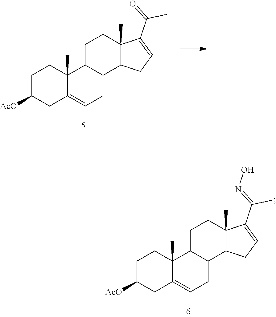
C1C([AcO])CC2=CCC3C(C2(C)C1)CCC1(C)C3CC=C1C(=NO)C.C1C([AcO])CC2=CCC3C(C2(C)C1)CCC1(C)C3CC=C1C(=O)C
